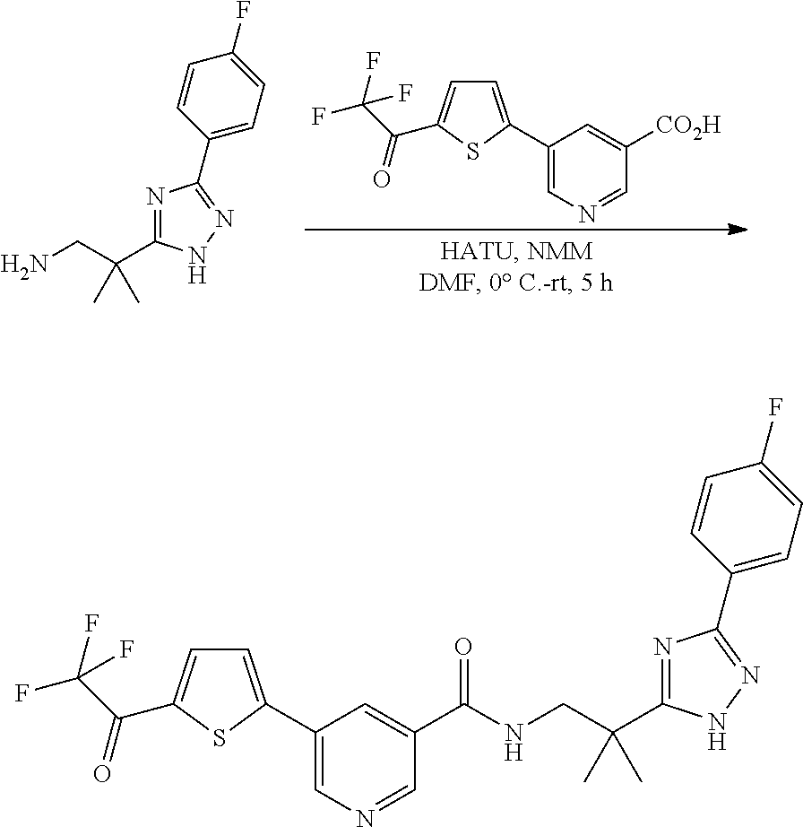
C1(C2=CC=C(C(C(F)(F)F)=O)S2)=CN=CC([CO2H])=C1.NCC(C1=NC(C2=CC=C(F)C=C2)=NN1)(C)C.C1(C2=CC=C(C(C(F)(F)F)=O)S2)=CN=CC(C(NCC(C2=NC(C3=CC=C(F)C=C3)=NN2)(C)C)=O)=C1
